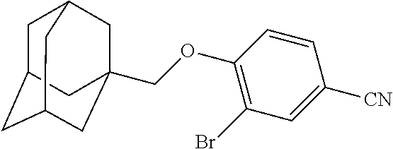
C(OC1=C(Br)C=C([CN])C=C1)C12CC3CC(CC(C1)C3)C2
